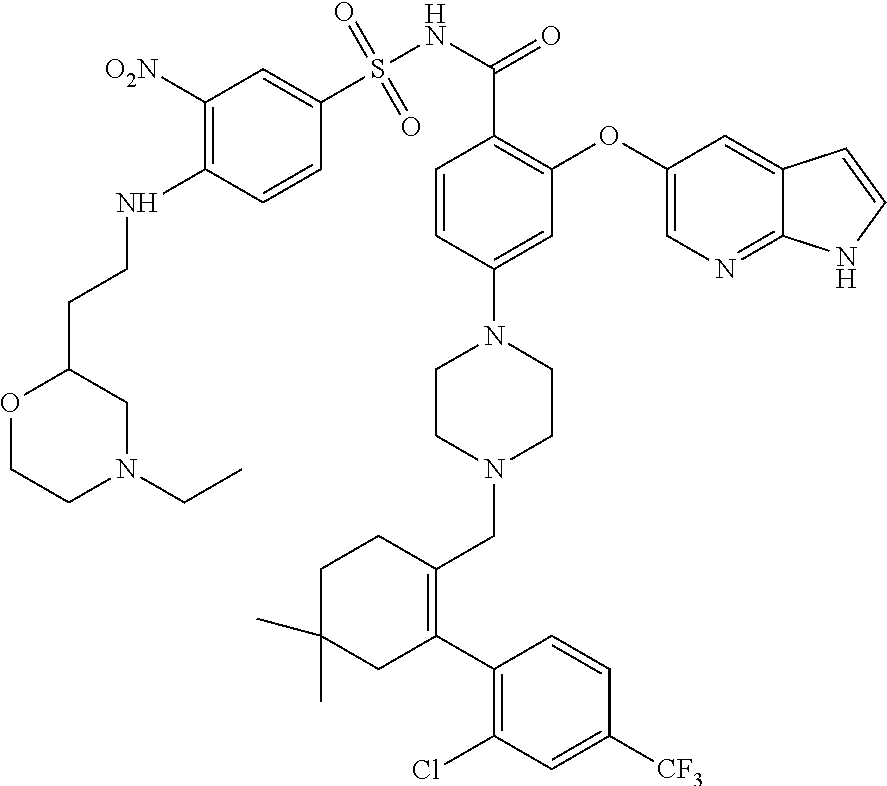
C1([O2N])=C(NCCC2OCCN(CC)C2)C=CC(S(NC(=O)C2=C(OC3=CN=C4C(=C3)C=CN4)C=C(N3CCN(CC4=C(C5=C(Cl)C=C([CF3])C=C5)CC(C)(C)CC4)CC3)C=C2)(=O)=O)=C1
